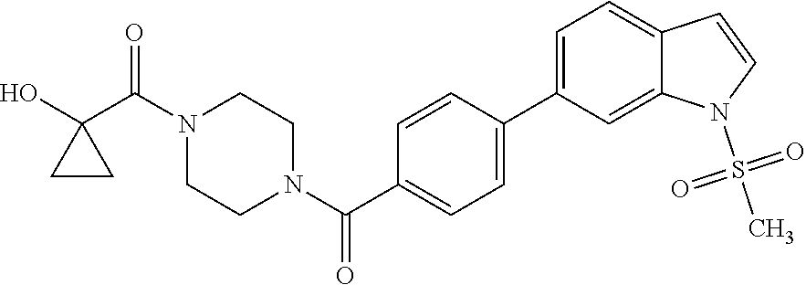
OC1(C(N2CCN(C(=O)C3=CC=C(C4=CC=C5C(=C4)N(S(C)(=O)=O)C=C5)C=C3)CC2)=O)CC1
